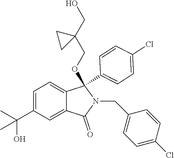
C1=C(C(C)(O)C)C=C2C(=C1)C(OCC1(CO)CC1)(C1=CC=C(Cl)C=C1)N(CC1=CC=C(Cl)C=C1)C2=O
